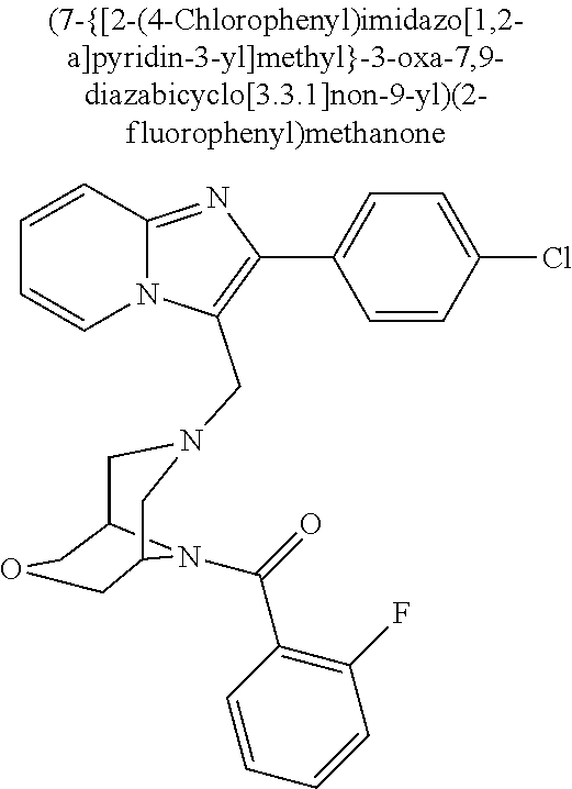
N12C(=NC(C3=CC=C(Cl)C=C3)=C1CN1CC3N(C(=O)C4=C(F)C=CC=C4)C(C1)COC3)C=CC=C2
